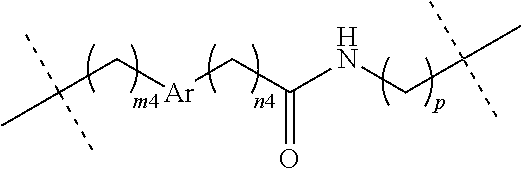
C(C[Ar]CC(=O)NCC(C)(C)C)(C)(C)C
